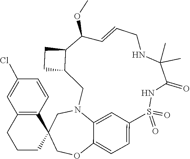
C1N2C3=CC(=CC=C3OCC13CCCC1=C3C=CC(Cl)=C1)S(=O)(=O)NC(=O)C(C)(C)NCC=CC(OC)C1C(C2)CC1
